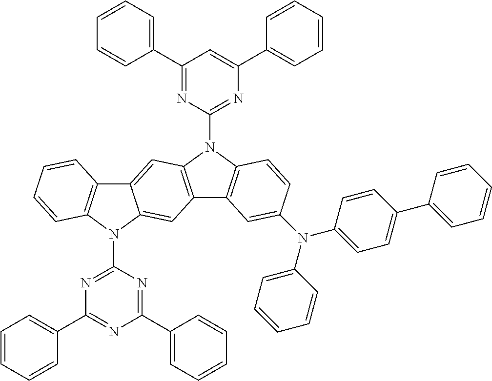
C1(C2=CC=CC=C2)=NC(N2C3=C(C4=C2C=C2C(=C4)N(C4=NC(C5=CC=CC=C5)=NC(C5=CC=CC=C5)=N4)C4=C2C=CC=C4)C=C(N(C2=CC=C(C4=CC=CC=C4)C=C2)C2=CC=CC=C2)C=C3)=NC(C2=CC=CC=C2)=C1
